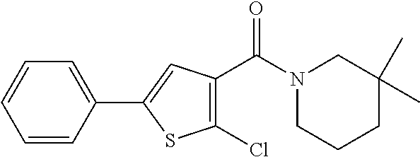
N1(C(C2=C(Cl)SC(C3=CC=CC=C3)=C2)=O)CCCC(C)(C)C1
